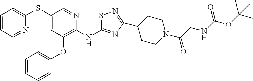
C1(SC2=CC=CC=N2)=CC(OC2=CC=CC=C2)=C(NC2=NC(C3CCN(C(=O)CNC(OC(C)(C)C)=O)CC3)=NS2)N=C1
